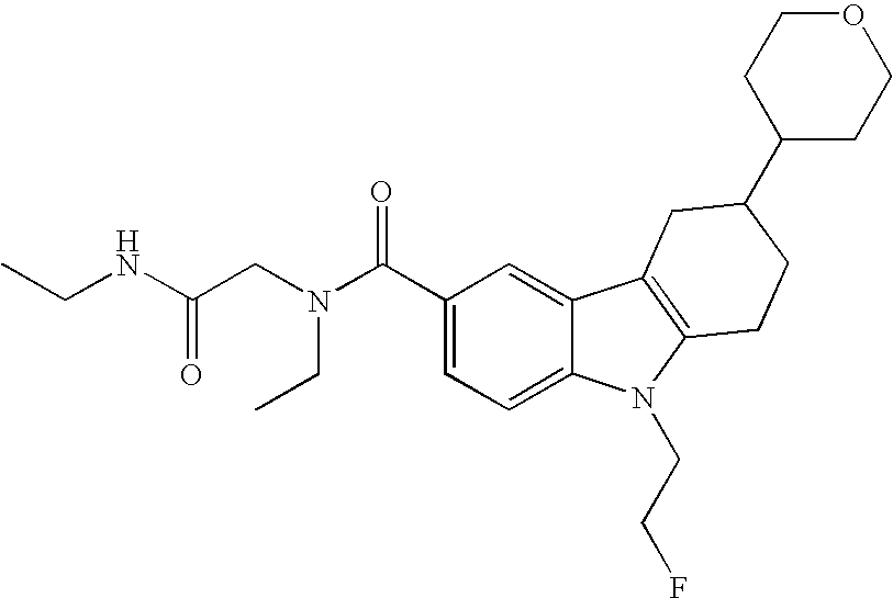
C1(C(N(CC(NCC)=O)CC)=O)=CC=C2C(=C1)C1=C(N2CCF)CCC(C2CCOCC2)C1
